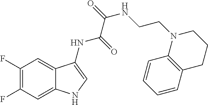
C1(F)=C(F)C=C2C(=C1)C(NC(=O)C(=O)NCCN1CCCC3=C1C=CC=C3)=CN2
